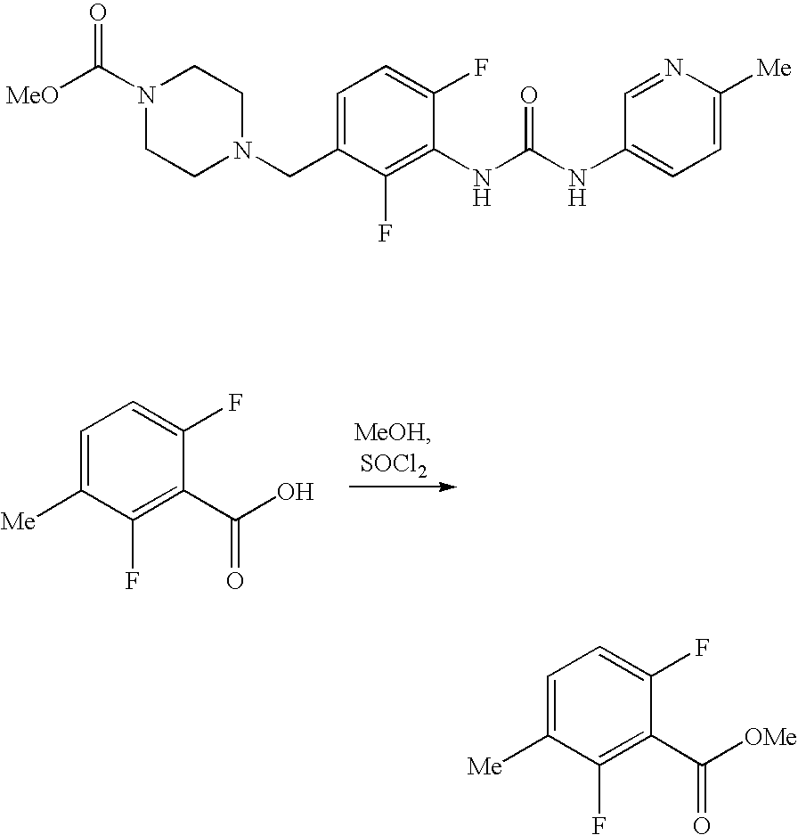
C1=C([Me])C(F)=C(C(O)=O)C(F)=C1.N1(C([MeO])=O)CCN(CC2=CC=C(F)C(NC(NC3=CC=C([Me])N=C3)=O)=C2F)CC1.C1=C([Me])C(F)=C(C([OMe])=O)C(F)=C1
